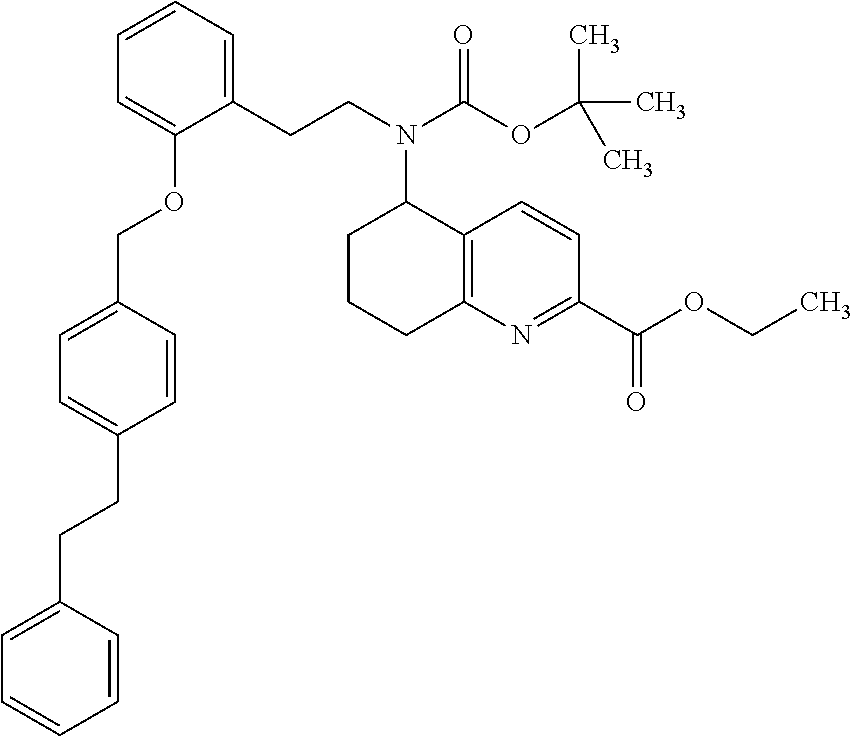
C(C1=CC=C(COC2=CC=CC=C2CCN(C(OC(C)(C)C)=O)C2CCCC3=C2C=CC(C(OCC)=O)=N3)C=C1)CC1=CC=CC=C1
